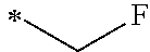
C(F)C
